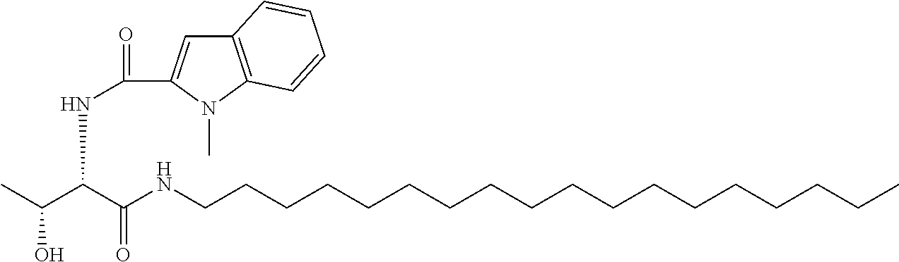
C12=C(N(C)C(C(=O)NC(C(C)O)C(NCCCCCCCCCCCCCCCCCC)=O)=C1)C=CC=C2
